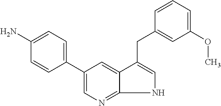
C1(C2=CN=C3C(=C2)C(CC2=CC(OC)=CC=C2)=CN3)=CC=C(N)C=C1
